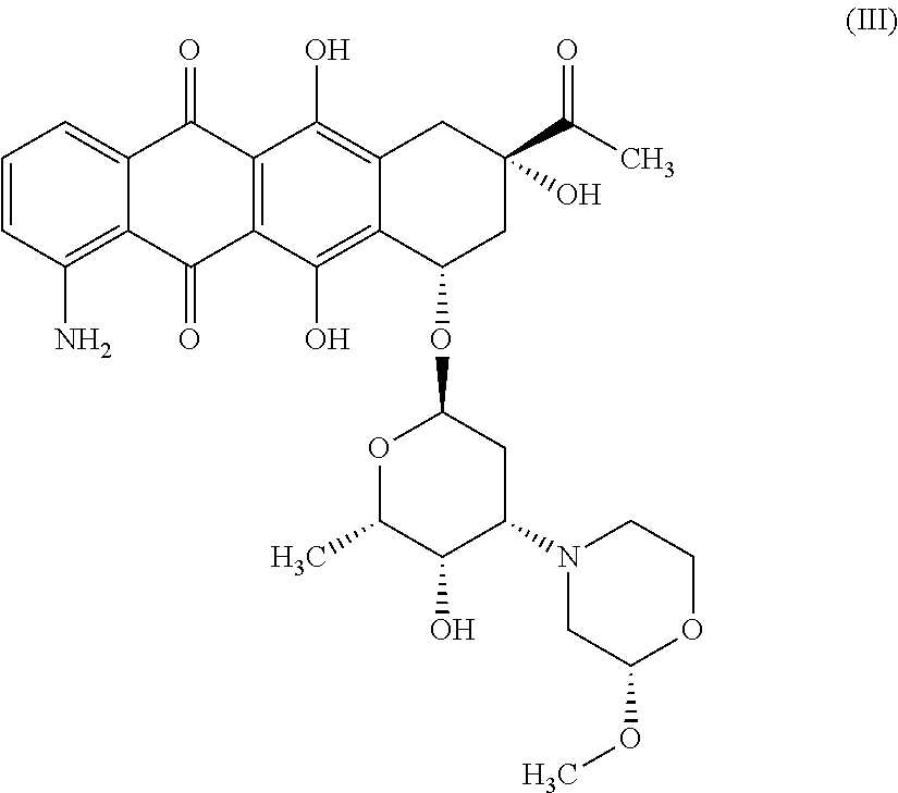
C1=CC(N)=C2C(=C1)C(=O)C1=C(C2=O)C(O)=C2C(=C1O)CC(C(C)=O)(O)CC2OC1OC(C)C(O)C(N2CC(OC)OCC2)C1
